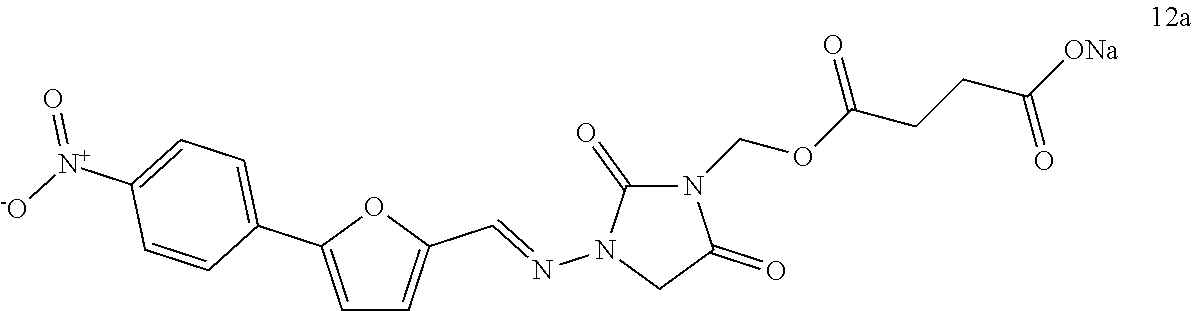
N1(COC(CCC([ONa])=O)=O)C(=O)N(N=CC2=CC=C(C3=CC=C([N+]([-O])=O)C=C3)O2)CC1=O
